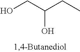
C(C(CC)O)O
